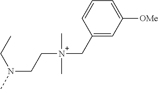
N(CC[N+](C)(CC1=CC([OMe])=CC=C1)C)(C)CC
